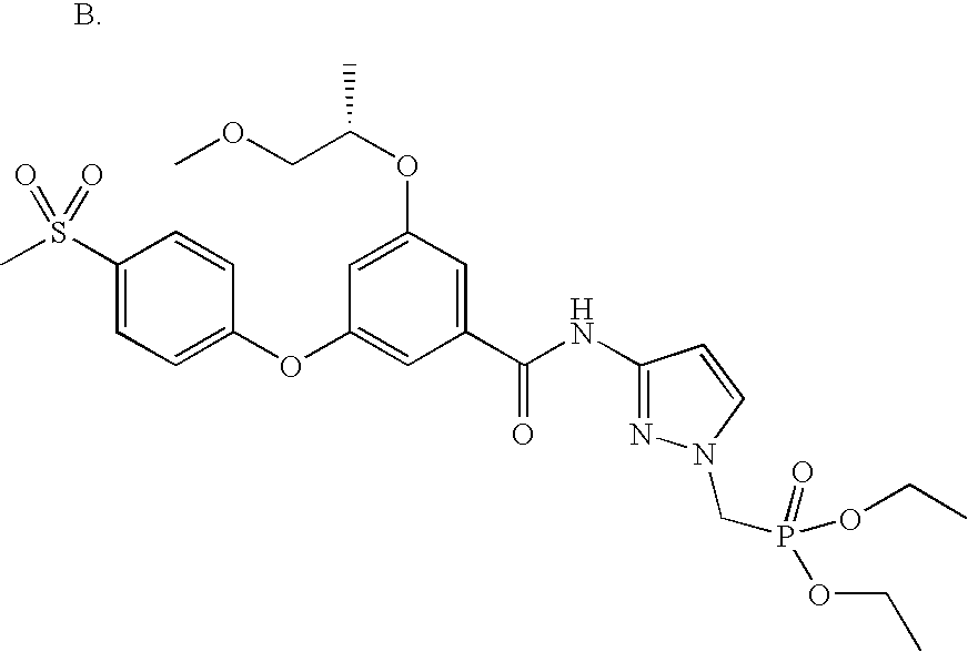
C1(OC2=CC(C(NC3=NN(CP(=O)(OCC)OCC)C=C3)=O)=CC(OC(COC)C)=C2)=CC=C(S(C)(=O)=O)C=C1
